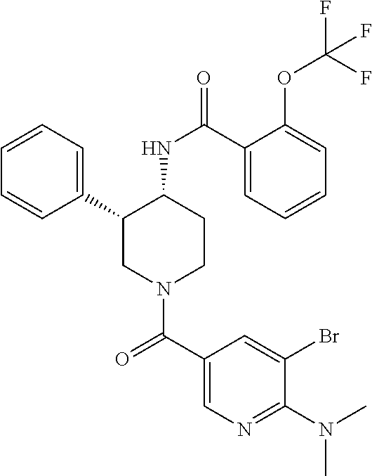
C1=CC=C(C2CN(C(C3=CN=C(N(C)C)C(Br)=C3)=O)CCC2NC(=O)C2=CC=CC=C2OC(F)(F)F)C=C1
